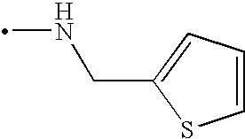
C1=CSC(CNC)=C1
